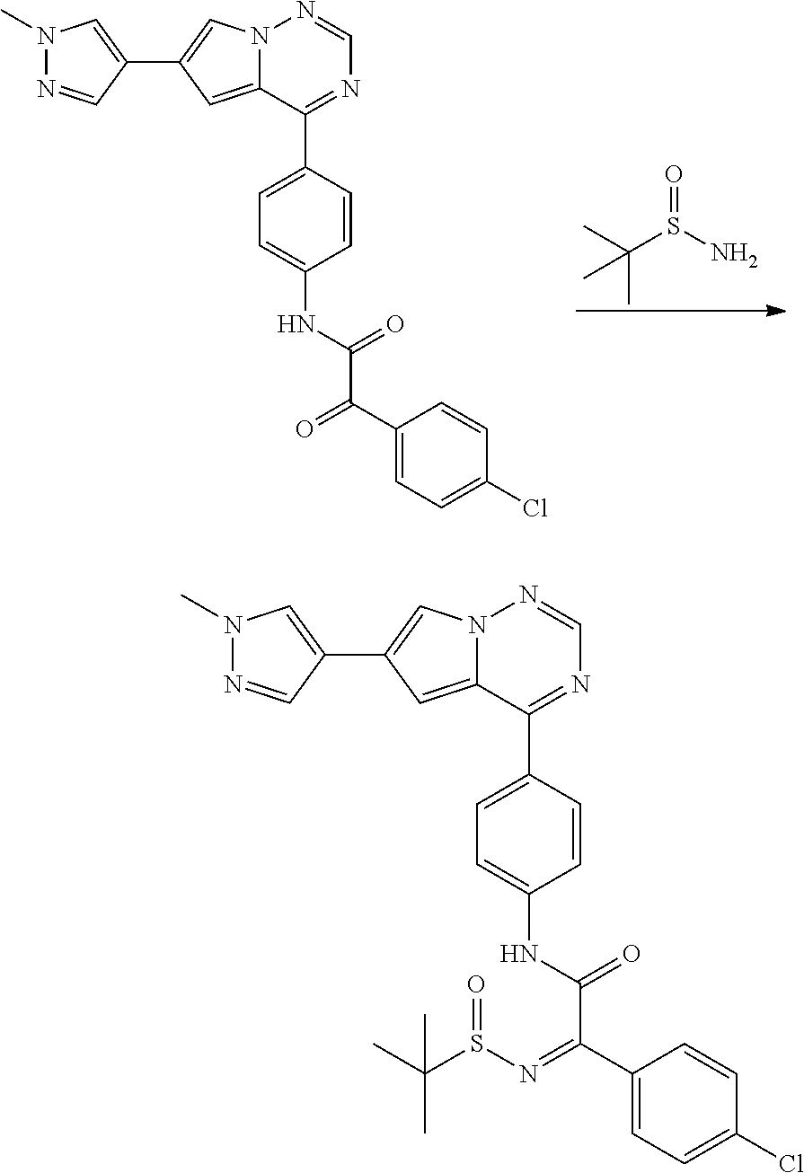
O=S(N)C(C)(C)C.N12C(=CC(C3=CN(C)N=C3)=C1)C(C1=CC=C(NC(=O)C(C3=CC=C(Cl)C=C3)=O)C=C1)=NC=N2.N12C(=CC(C3=CN(C)N=C3)=C1)C(C1=CC=C(NC(=O)C(C3=CC=C(Cl)C=C3)=NS(C(C)(C)C)=O)C=C1)=NC=N2
